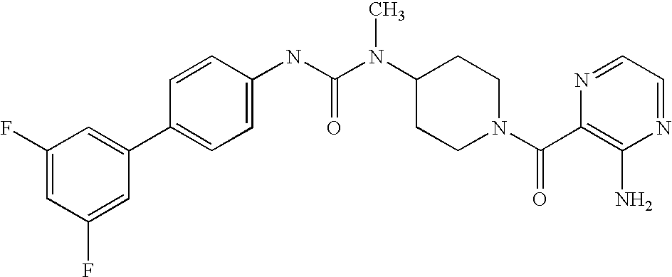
C1(F)=CC(F)=CC(C2=CC=C(NC(N(C3CCN(C(C4=C(N)N=CC=N4)=O)CC3)C)=O)C=C2)=C1
